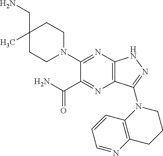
C1(CN)(C)CCN(C2=NC3=C(N=C2C(N)=O)C(N2CCCC4=C2C=CC=N4)=NN3)CC1
